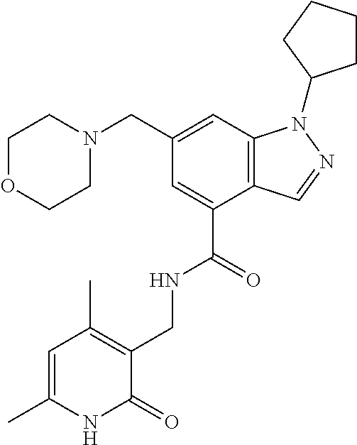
C12=C(C=C(CN3CCOCC3)C=C1C(=O)NCC1=C(C)C=C(C)NC1=O)N(C1CCCC1)N=C2
